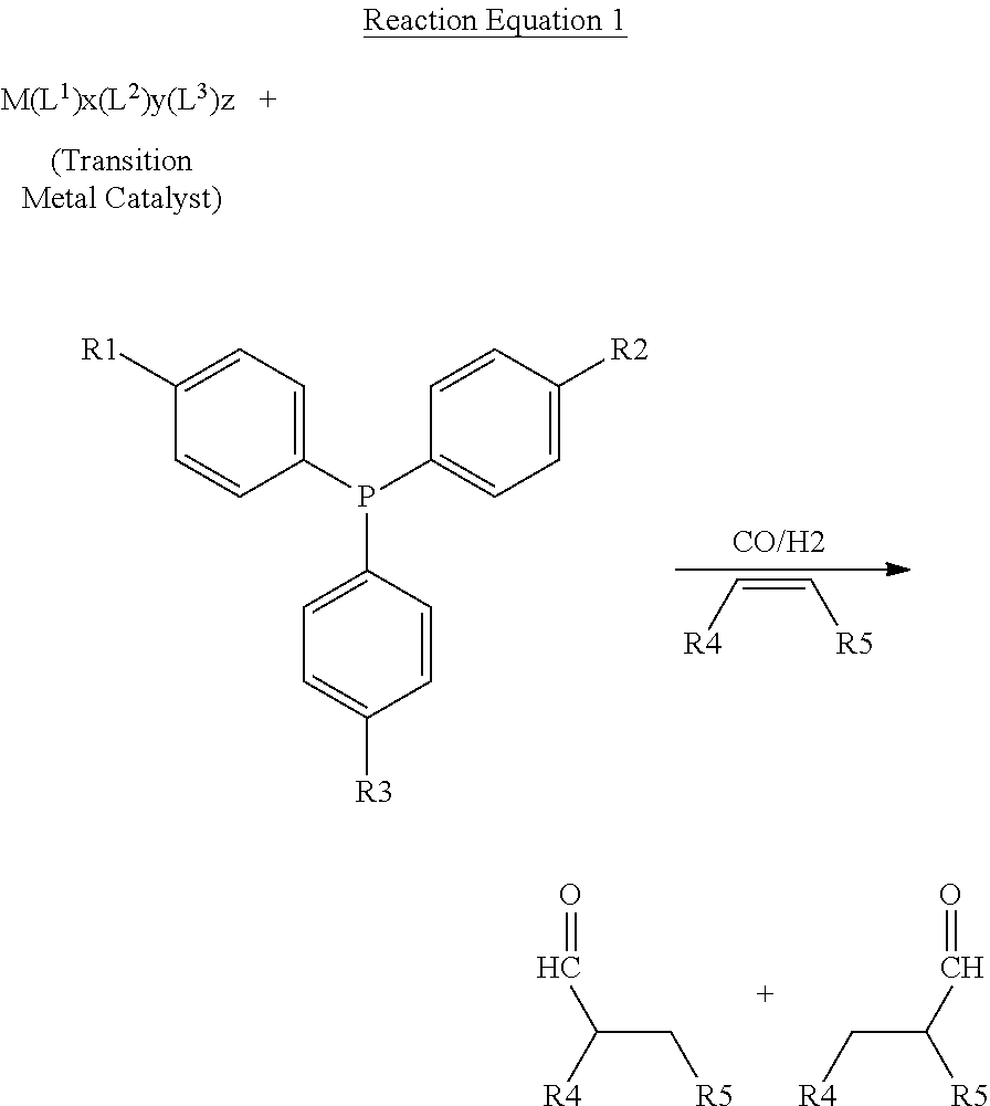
C1(P(C2=CC=C([R2])C=C2)C2=CC=C([R3])C=C2)=CC=C([R1])C=C1.C(=C[R5])[R4].C(C[R5])([R4])C=O.C(C([R5])C=O)[R4]
